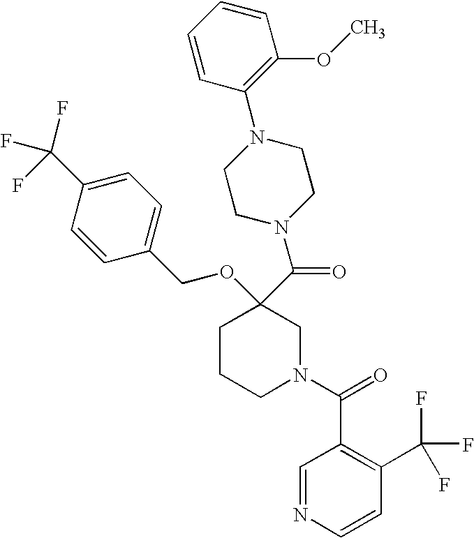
C1CCN(C(=O)C2=C(C(F)(F)F)C=CN=C2)CC1(C(=O)N1CCN(C2=C(OC)C=CC=C2)CC1)OCC1=CC=C(C(F)(F)F)C=C1
